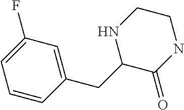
C1=CC(CC2C(=O)NCCN2)=CC(F)=C1
